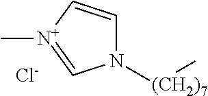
N1([(CH2)7]C)C=C[N+](C)=C1.[Cl-]
